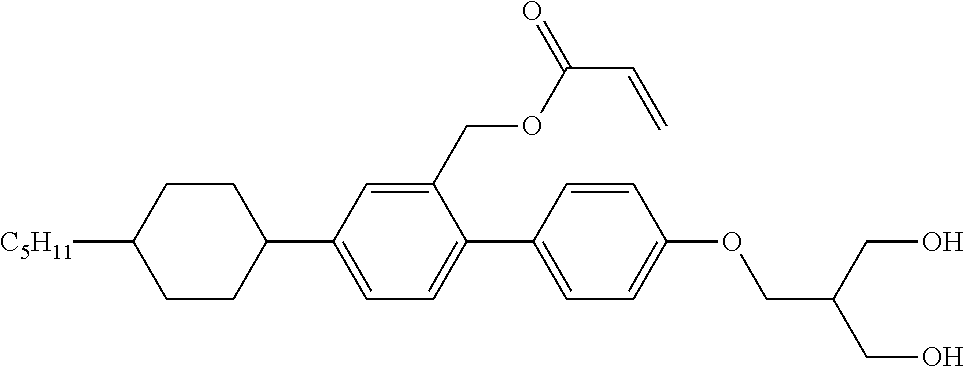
C1CC([C5H11])CCC1C1=CC=C(C2=CC=C(OCC(CO)CO)C=C2)C(COC(C=C)=O)=C1
